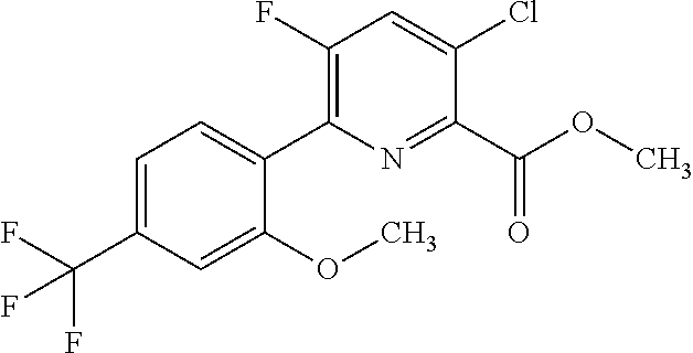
O(C)C(C1=NC(C2=CC=C(C(F)(F)F)C=C2OC)=C(F)C=C1Cl)=O
